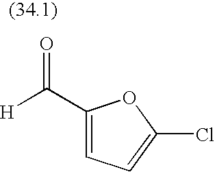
[H]C(=O)C1=CC=C(Cl)O1
